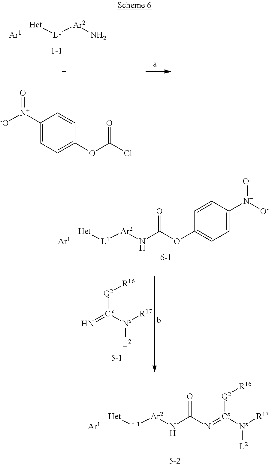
[Ar1].C1([N+](=O)[-O])=CC=C(OC(Cl)=O)C=C1.[Het][L1][Ar2]N.N=[Cx]([Q2][R16])[Nx]([R17])[L2].[Ar1].[Het][L1][Ar2]NC(=O)OC1=CC=C([N+]([O-])=O)C=C1.[Ar1].[Het][L1][Ar2]NC(=O)N=[Cx]([Q2][R16])[Nx]([R17])[L2]
